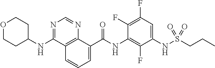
O=C(NC1=C(F)C(NS(CCC)(=O)=O)=CC(F)=C1F)C1=CC=CC2=C1N=CN=C2NC1CCOCC1
